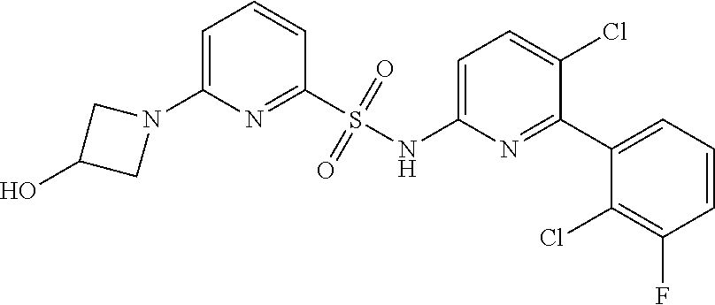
N1(C2=CC=CC(S(NC3=CC=C(Cl)C(C4=CC=CC(F)=C4Cl)=N3)(=O)=O)=N2)CC(O)C1
